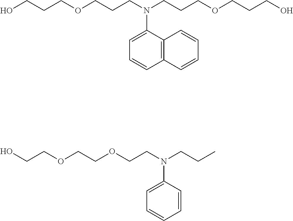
C(COCCCN(CCCOCCCO)C1=CC=CC2=C1C=CC=C2)CO.O(CCOCCN(CCC)C1=CC=CC=C1)CCO
